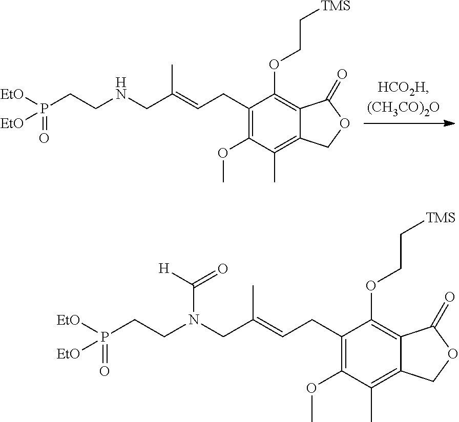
C1(CC=C(CNCCP([EtO])(=O)[EtO])C)=C(OC)C(C)=C2C(=C1OCC[TMS])C(=O)OC2.C1(CC=C(CN(CCP([EtO])(=O)[EtO])C(=O)[H])C)=C(OC)C(C)=C2C(=C1OCC[TMS])C(=O)OC2
